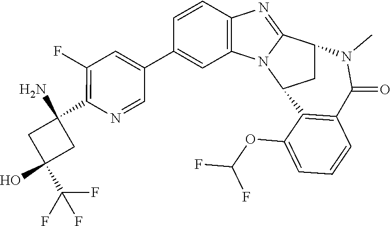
C1=NC(C2(N)CC(O)(C(F)(F)F)C2)=C(F)C=C1C1=CC2=C(C=C1)N=C1N2C2CC1N(C)C(=O)C1=C2C(OC(F)F)=CC=C1
